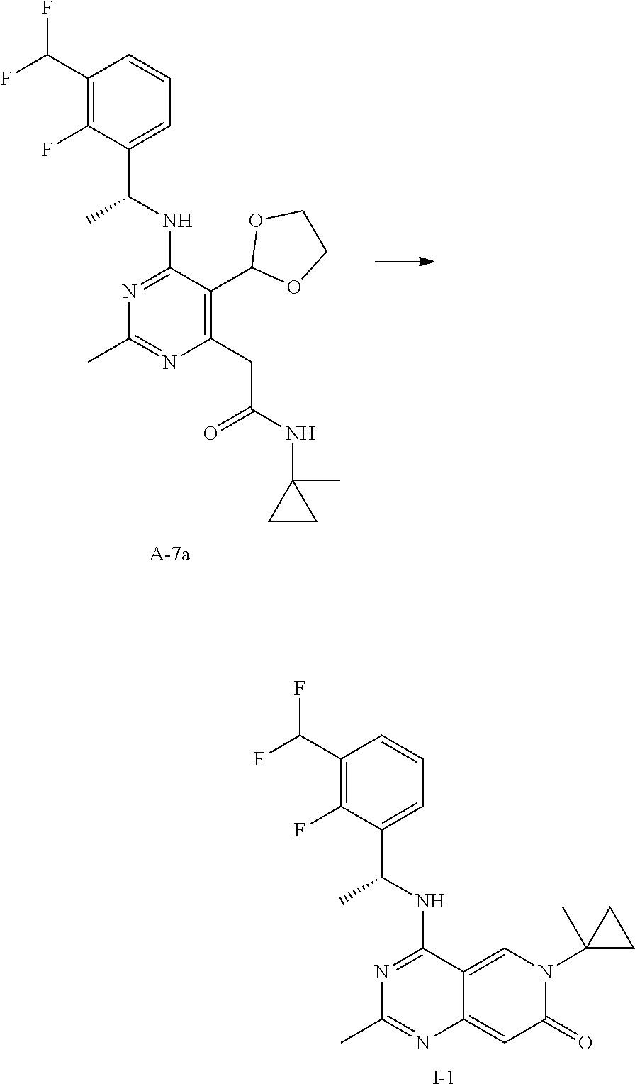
C1(C)=NC(CC(NC2(C)CC2)=O)=C(C2OCCO2)C(NC(C2=CC=CC(C(F)F)=C2F)C)=N1.C1(C)=NC2=CC(=O)N(C3(C)CC3)C=C2C(NC(C2=CC=CC(C(F)F)=C2F)C)=N1.[I-]
